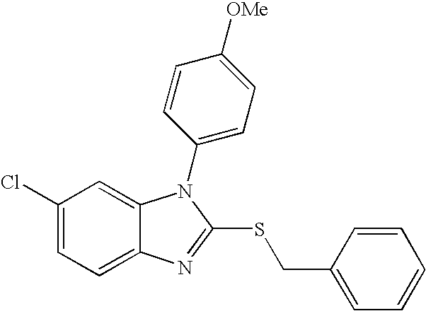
C1(Cl)=CC=C2C(=C1)N(C1=CC=C([OMe])C=C1)C(SCC1=CC=CC=C1)=N2
